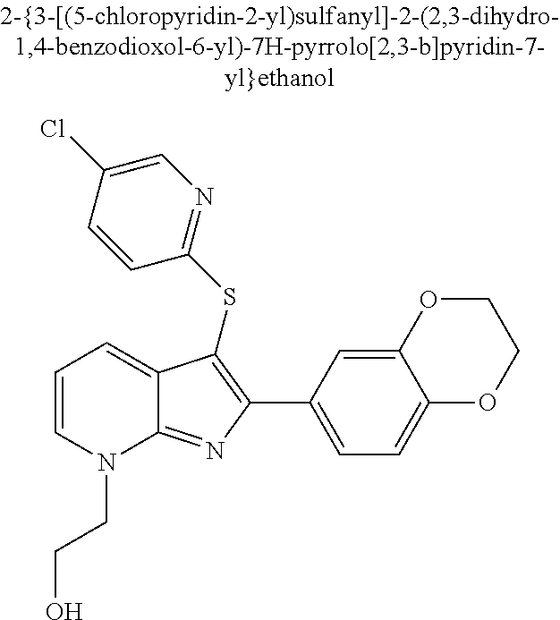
C1(C2=C(SC3=NC=C(Cl)C=C3)C3=CC=CN(CCO)C3=N2)=CC=C2C(=C1)OCCO2
